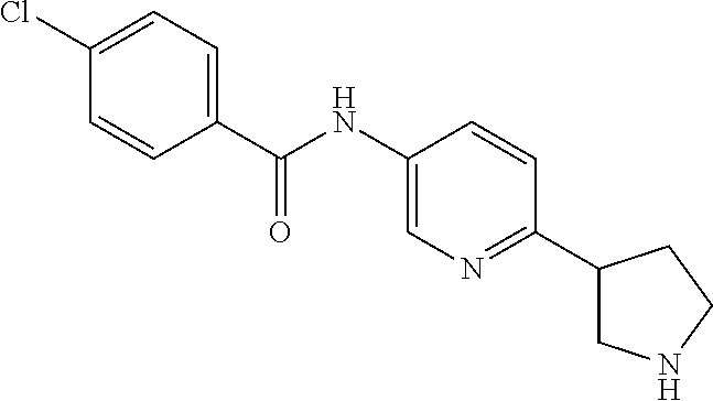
C1(Cl)=CC=C(C(NC2=CN=C(C3CNCC3)C=C2)=O)C=C1
